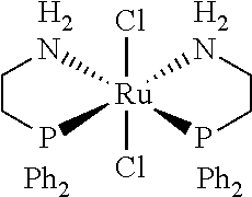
C1CP[Ru]2(Cl)(Cl)(N1)NCCP2.[H2].[H2].[Ph2].[Ph2]
